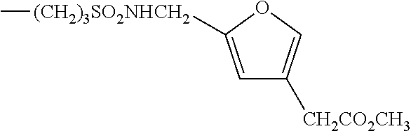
C1=C([(CH2)3SO2NHCH2]C)OC=C1[CH2CO2CH3]
